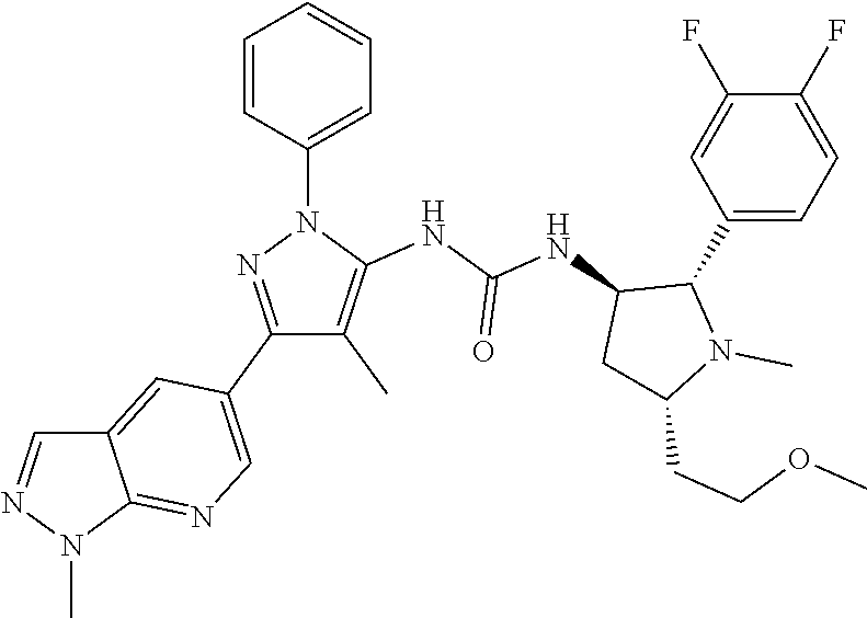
N(C(NC1C(C2=CC=C(F)C(F)=C2)N(C)C(CCOC)C1)=O)C1=C(C)C(C2=CN=C3C(=C2)C=NN3C)=NN1C1=CC=CC=C1
